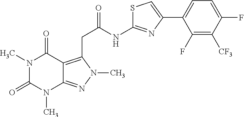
N1(C)C(=O)N(C)C2=NN(C)C(CC(=O)NC3=NC(C4=CC=C(F)C([CF3])=C4F)=CS3)=C2C1=O
